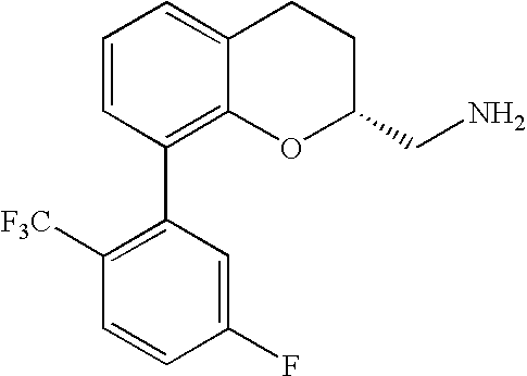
C1=CC(C2=C([F3C])C=CC(F)=C2)=C2C(=C1)CCC(CN)O2
